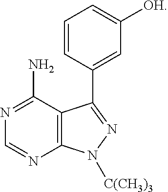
C12=C(C(N)=NC=N1)C(C1=CC([OH])=CC=C1)=NN2[C(CH3)3]
